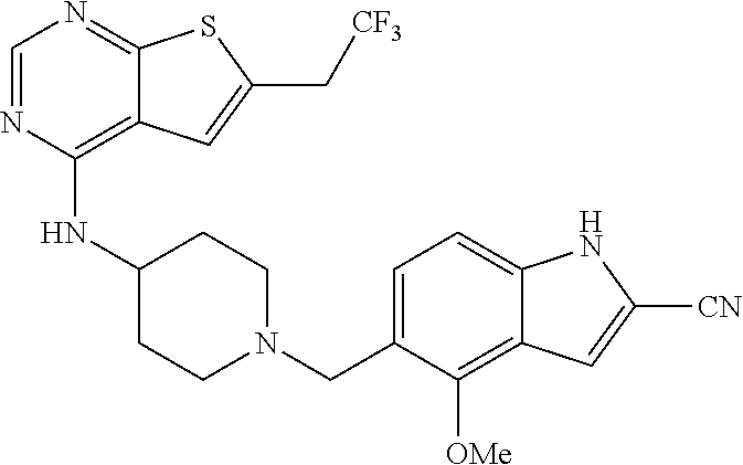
C1=NC(NC2CCN(CC3=CC=C4C(=C3[OMe])C=C([CN])N4)CC2)=C2C(=N1)SC(C[CF3])=C2
